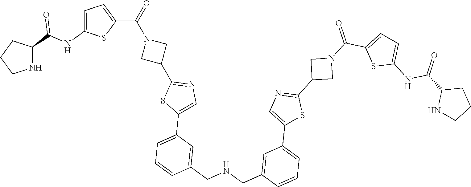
N1C(C(NC2=CC=C(C(=O)N3CC(C4=NC=C(C5=CC=CC(CNCC6=CC(C7=CN=C(C8CN(C(=O)C9=CC=C(NC(C%10NCCC%10)=O)S9)C8)S7)=CC=C6)=C5)S4)C3)S2)=O)CCC1
